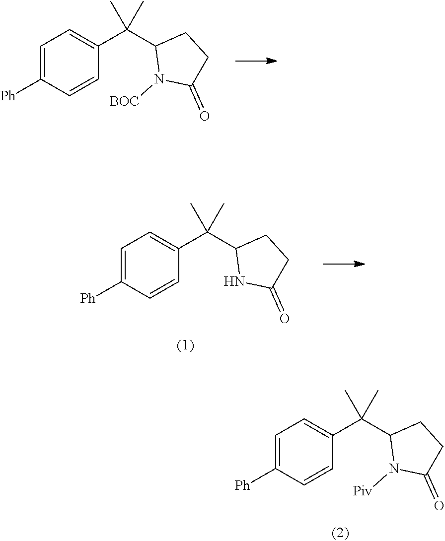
N1([Piv])C(=O)CCC1C(C1=CC=C([Ph])C=C1)(C)C.C1C(=O)N([BOC])C(C(C2=CC=C([Ph])C=C2)(C)C)C1.C1C(=O)NC(C(C2=CC=C([Ph])C=C2)(C)C)C1
